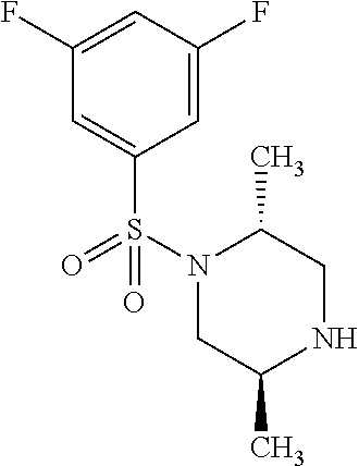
N1(S(C2=CC(F)=CC(F)=C2)(=O)=O)CC(C)NCC1C
